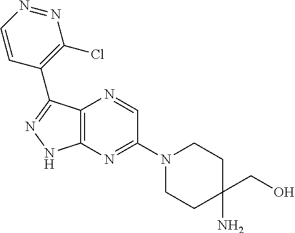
C12=C(N=C(N3CCC(N)(CO)CC3)C=N1)NN=C2C1=C(Cl)N=NC=C1
